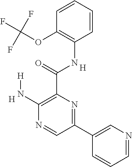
C1(N[H])=C(C(NC2=C(OC(F)(F)F)C=CC=C2)=O)N=C(C2=CN=CC=C2)C=N1.[H].[H]
